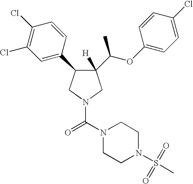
C1(C(OC2=CC=C(Cl)C=C2)C)([H])C(C2=CC(Cl)=C(Cl)C=C2)CN(C(N2CCN(S(C)(=O)=O)CC2)=O)C1
